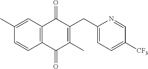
C1(C)=CC2=C(C=C1)C(=O)C(C)=C(CC1=CC=C([CF3])C=N1)C2=O
